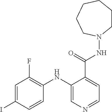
C1=C(I)C=CC(NC2=CN=CC=C2C(=O)NN2CCCCCC2)=C1F
